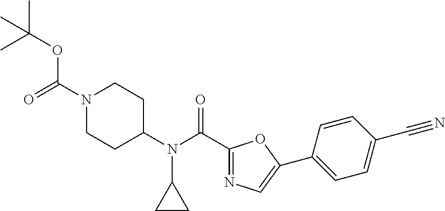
C1=CC(C2=CN=C(C(N(C3CCN(C(=O)OC(C)(C)C)CC3)C3CC3)=O)O2)=CC=C1C#N
